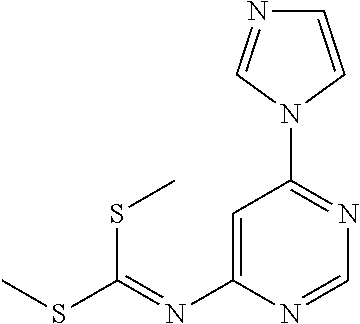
C1=C(N=C(SC)SC)N=CN=C1N1C=CN=C1
